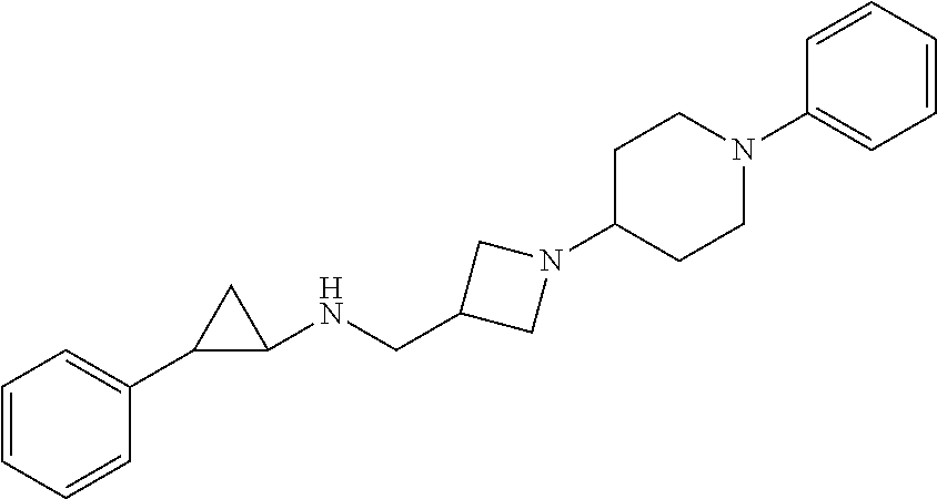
C1=CC=CC(C2C(NCC3CN(C4CCN(C5=CC=CC=C5)CC4)C3)C2)=C1
